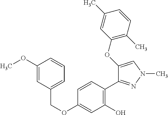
C(OC1=CC(O)=C(C2=NN(C)C=C2OC2=C(C)C=CC(C)=C2)C=C1)C1=CC=CC(OC)=C1
